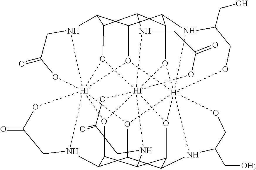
C12C3C4C5C6C1O1[Hf]789%10%11(N6CC(=O)O7)O5[Hf]567%12%13(N4C(CO)CO5)O3[Hf]1345%14(N2CC(=O)O3)O8C1C(C(O46)C(N7C(C[OH])CO%12)C(O9%13)C1N%10CC(=O)O%11)N5CC(=O)O%14
